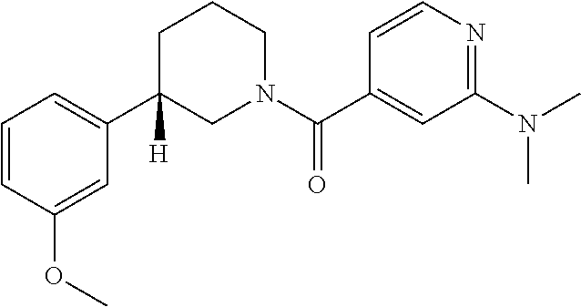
C1=C(OC)C=CC=C1C1([H])CCCN(C(C2=CC(N(C)C)=NC=C2)=O)C1
